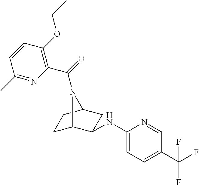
C1(NC2C3CCC(C2)N3C(=O)C2=C(OCC)C=CC(C)=N2)=CC=C(C(F)(F)F)C=N1
